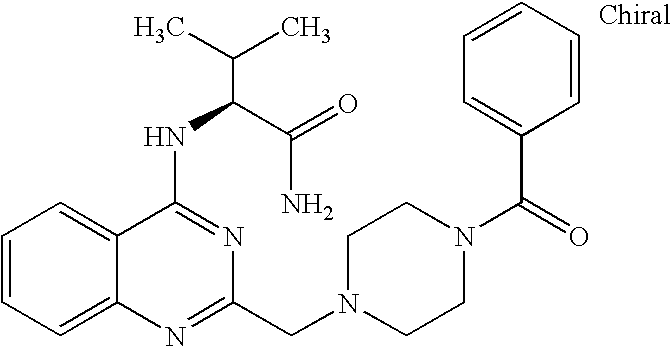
C1=CC=C2C(=C1)C(NC(C(N)=O)C(C)C)=NC(CN1CCN(C(=O)C3=CC=CC=C3)CC1)=N2
